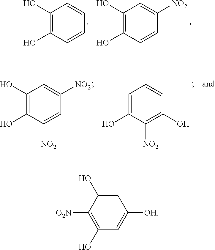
C1(O)=C(O)C=CC=C1.C1(O)=C(O)C=CC([NO2])=C1.C1(O)=C(O)C([NO2])=CC([NO2])=C1.C1=C(O)C([NO2])=C(O)C=C1.C1(O)=C([O2N])C(O)=CC([OH])=C1
